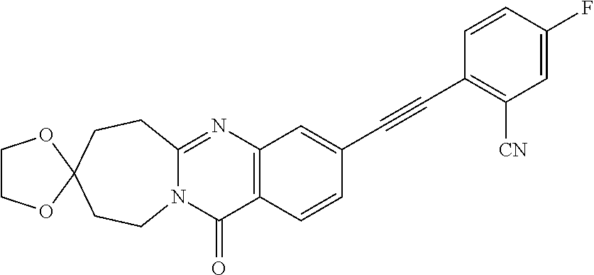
N12C(=NC3=C(C1=O)C=CC(C#CC1=C([CN])C=C(F)C=C1)=C3)CCC1(CC2)OCCO1
